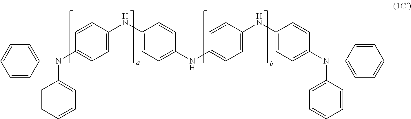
N(C1=CC=C(NC2=CC=C(NC3=CC=C(NC4=CC=C(N(C5=CC=CC=C5)C5=CC=CC=C5)C=C4)C=C3)C=C2)C=C1)(C1=CC=CC=C1)C1=CC=CC=C1
